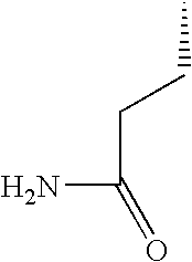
C(N)(CCC)=O
